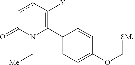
C1(C2=C([Y])ccC(=O)N2C[Me])=CC=C(OC[SMe])C=C1
